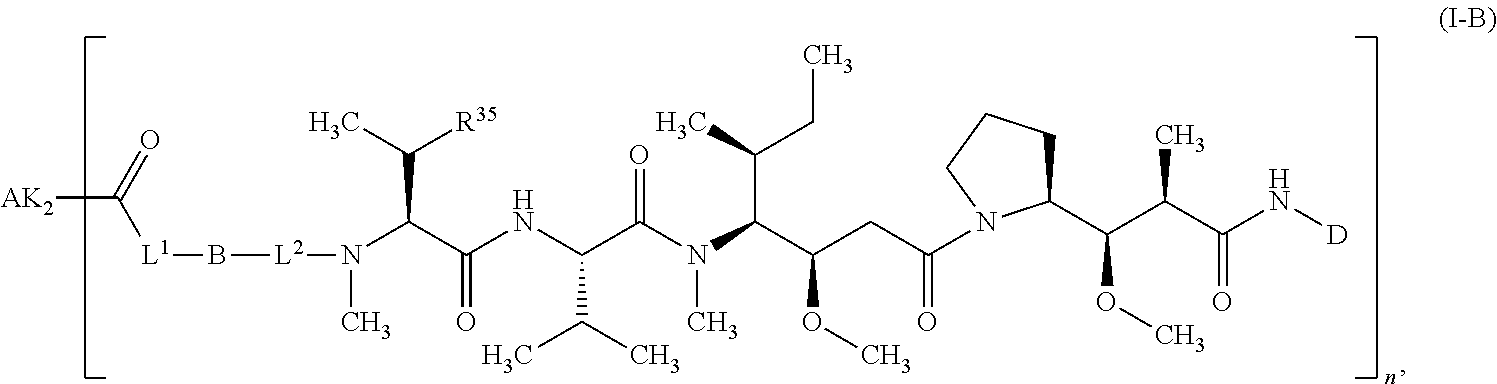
[L1](B[L2]N(C)C(C(NC(C(N(C(C(CC(=O)N1C(C(C(C(N[D])=O)C)OC)CCC1)OC)C(C)CC)C)=O)C(C)C)=O)C(C)[R35])C([AK2])=O
